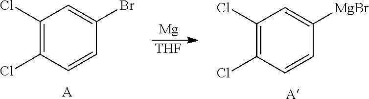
C1(Cl)=C(Cl)C=CC(Br)=C1.[A].C1(Cl)=C(Cl)C=CC([MgBr])=C1.[A].[Mg].[THF]
